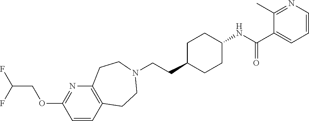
C12=C(C=CC(OCC(F)F)=N1)CCN(CCC1CCC(NC(=O)C3=CC=CN=C3C)CC1)CC2
